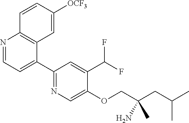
N1=CC=C(C2=NC=C(OCC(CC(C)C)(N)C)C(C(F)F)=C2)C2=C1C=CC([OCF3])=C2
